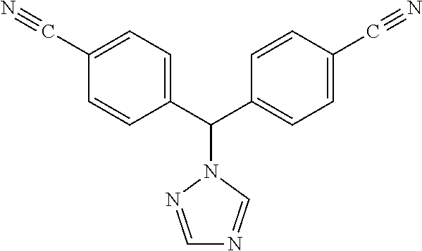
C1=NN(C(C2=CC=C(C#N)C=C2)C2=CC=C(C#N)C=C2)C=N1
